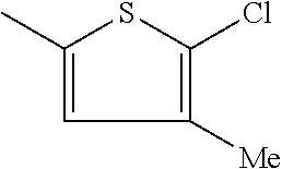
C1(C)=CC([Me])=C(Cl)S1
